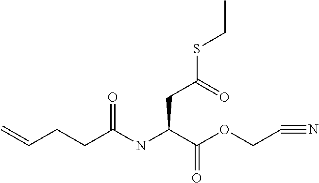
C=CCCC(NC(C(OCC#N)=O)CC(SCC)=O)=O
